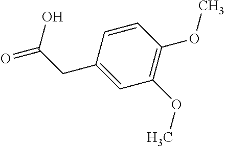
C1=CC(OC)=C(OC)C=C1CC(=O)O
